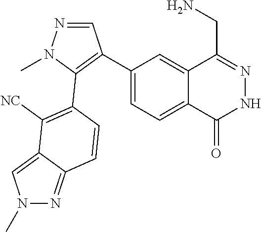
C1(C2=C(C3=C([NC])C4=CN(C)N=C4C=C3)N(C)N=C2)=CC=C2C(=C1)C(CN)=NNC2=O
